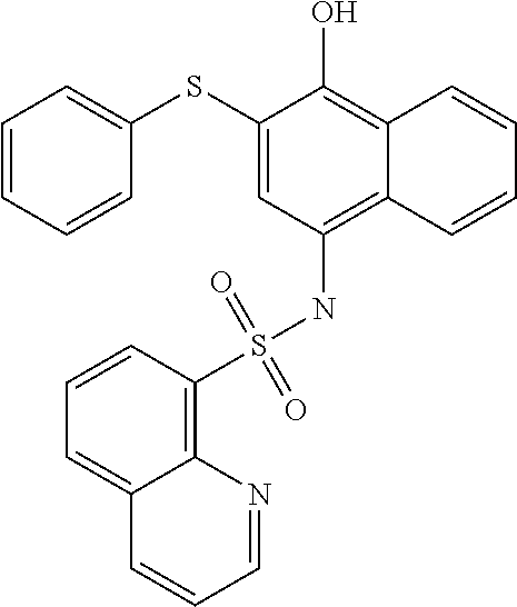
C1=CC=CC(SC2=CC(NS(C3=C4C(=CC=C3)C=CC=N4)(=O)=O)=C3C(=C2O)C=CC=C3)=C1
